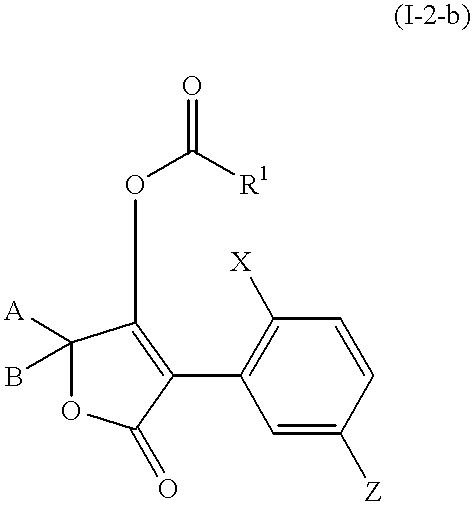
C1([A])(B)OC(=O)C(C2=C([X])C=CC([Z])=C2)=C1OC([R1])=O
